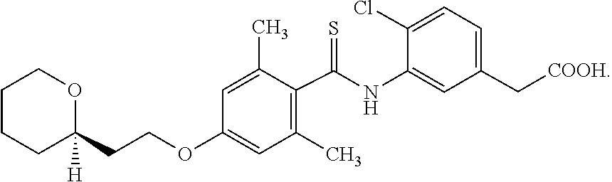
C1=C(NC(C2=C(C)C=C(OCCC3([H])CCCCO3)C=C2C)=S)C(Cl)=CC=C1C[COOH]
